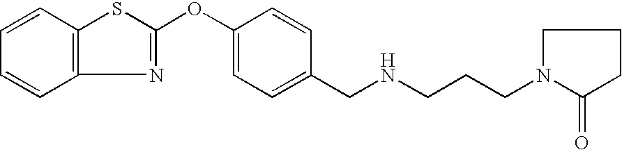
C1=CC2=C(C=C1)N=C(OC1=CC=C(CNCCCN3CCCC3=O)C=C1)S2
